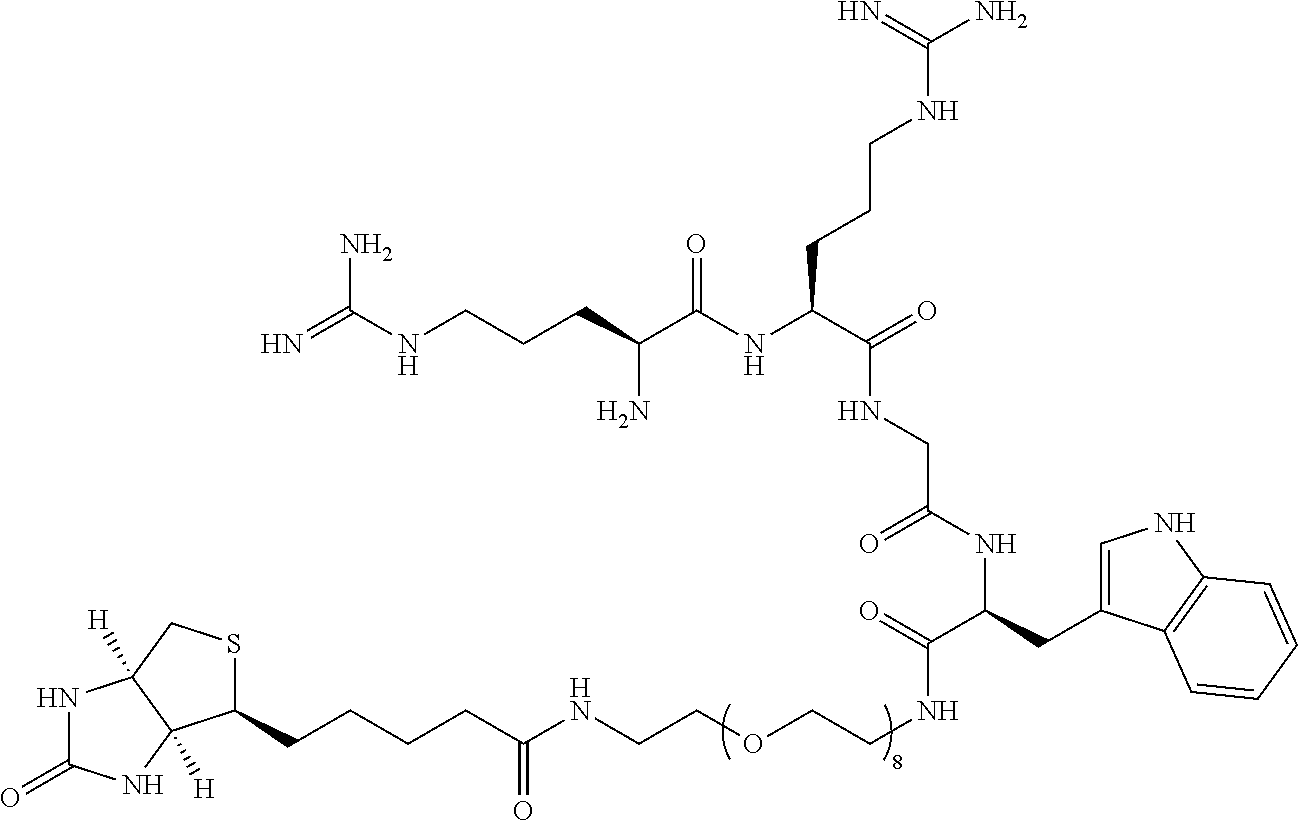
C1(CCCCC(NCCOCCNC(C(CC2=CNC3=C2C=CC=C3)NC(CNC(C(NC(C(CCCNC(=N)N)N)=O)CCCNC(N)=N)=O)=O)=O)=O)SCC2([H])C1([H])NC(=O)N2
